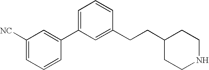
C1=C(C2=CC([NC])=CC=C2)C=C(CCC2CCNCC2)C=C1
